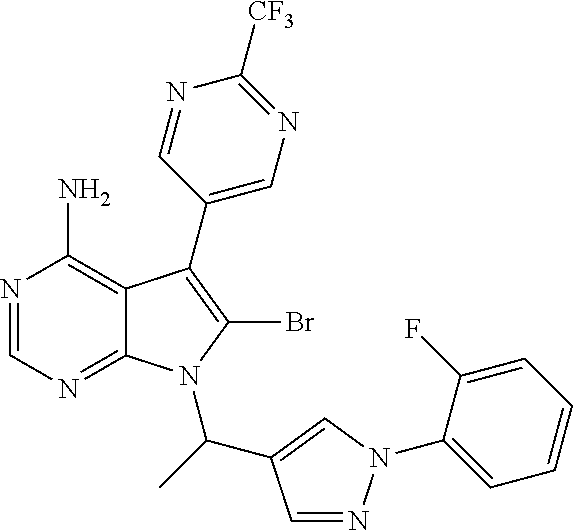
N1=CN=C2C(=C1N)C(C1=CN=C([CF3])N=C1)=C(Br)N2C(C1=CN(C2=CC=CC=C2F)N=C1)C
